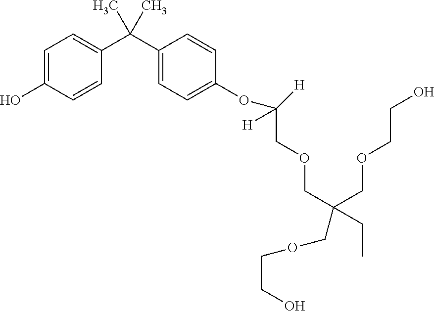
C1=C(O)C=CC(C(C2=CC=C(OC(COCC(CC)(COCCO)COCCO)([H])[H])C=C2)(C)C)=C1
